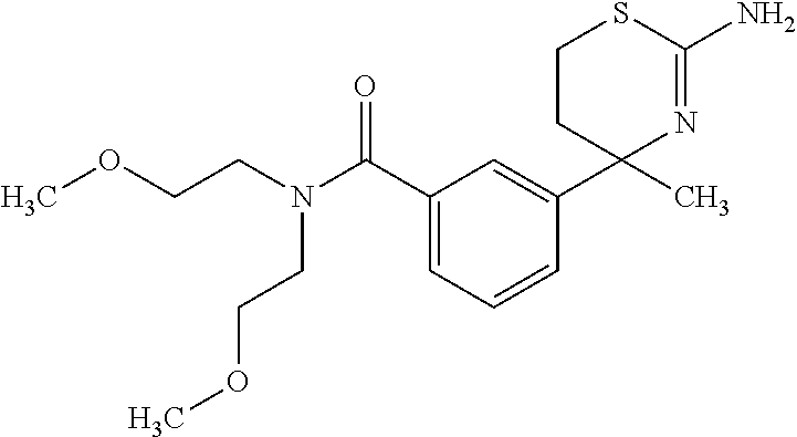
C1CC(C)(C2=CC(C(=O)N(CCOC)CCOC)=CC=C2)N=C(N)S1
